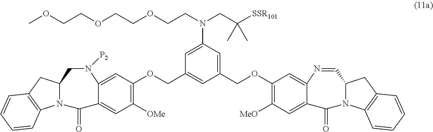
C1(OCC2=CC(N(CC([SSR101])(C)C)CCOCCOCCOC)=CC(COC3=C([OMe])C=C4C(=C3)N([P2])CC3N(C4=O)C4=C(C3)C=CC=C4)=C2)=C([MeO])C=C2C(=C1)N=CC1N(C2=O)C2=C(C1)C=CC=C2
